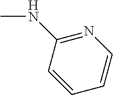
N1=C(NC)C=CC=C1
